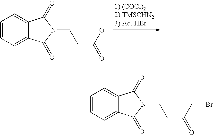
C1=CC=C2C(=C1)C(=O)N(CCC(=O)O)C2=O.C1=CC=C2C(=C1)C(=O)N(CCC(=O)CBr)C2=O
